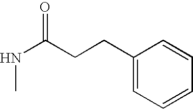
C(CC1=CC=CC=C1)C(NC)=O
